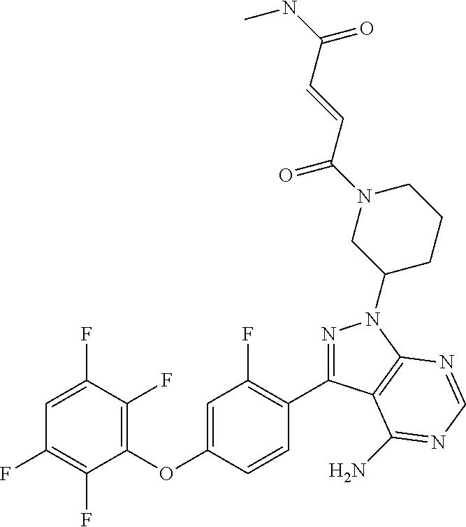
C1(OC2=CC(F)=C(C3=NN(C4CCCN(C(C=CC(NC)=O)=O)C4)C4=C3C(N)=NC=N4)C=C2)=C(F)C(F)=CC(F)=C1F
